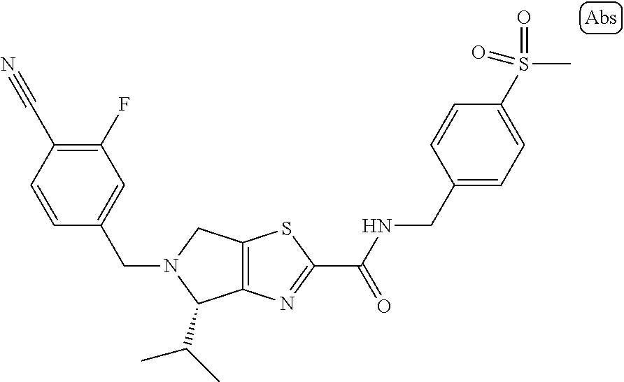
C12=C(N=C(C(NCC3=CC=C(S(C)(=O)=O)C=C3)=O)S1)C(C(C)C)N(CC1=CC(F)=C(C#N)C=C1)C2
